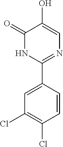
C1(C2=CC(Cl)=C(Cl)C=C2)=NC=C(O)C(=O)N1
